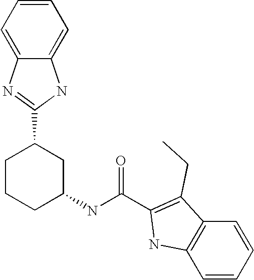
C1=CC=CC2=C1NC(C(NC1CC(C3=NC4=CC=CC=C4N3)CCC1)=O)=C2CC
